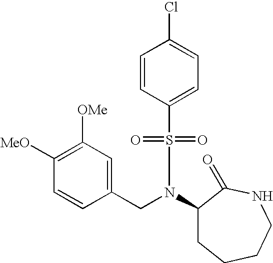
C1(CN(C2CCCCNC2=O)S(=O)(=O)C2=CC=C(Cl)C=C2)=CC([OMe])=C([MeO])C=C1
